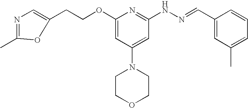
C1(CCOC2=CC(N3CCOCC3)=CC(NN=CC3=CC(C)=CC=C3)=N2)=CN=C(C)O1
